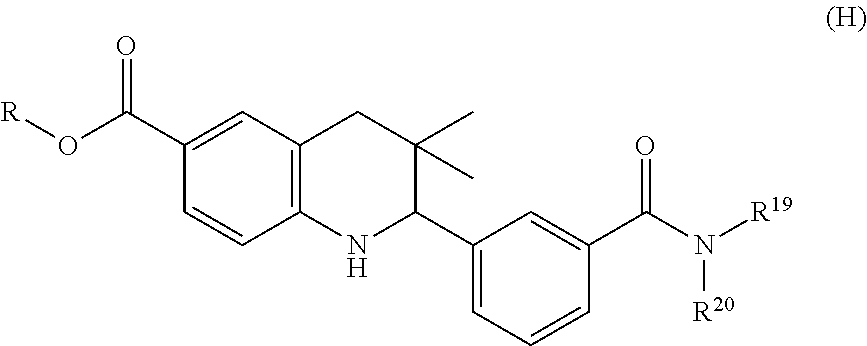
C12=C(NC(C3=CC=CC(C(N([R19])[R20])=O)=C3)C(C)(C)C1)C=CC(C(O[R])=O)=C2
